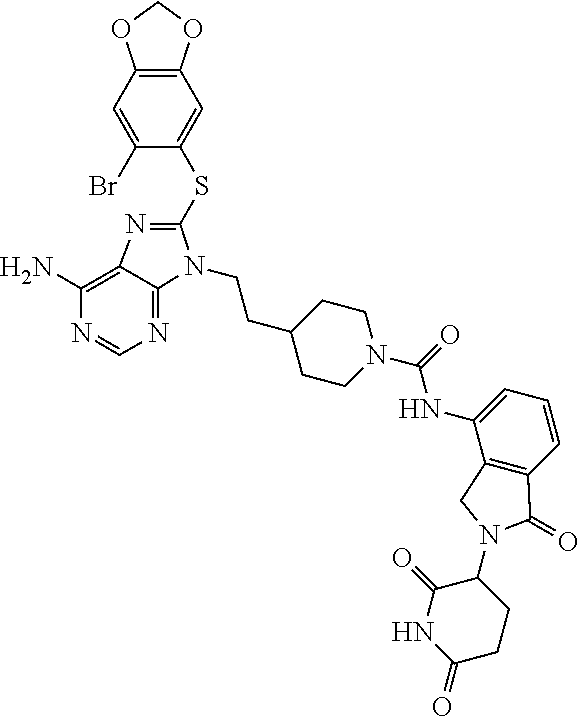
C1(NC(=O)N2CCC(CCN3C(SC4=CC5=C(OCO5)C=C4Br)=NC4=C(N)N=CN=C34)CC2)=CC=CC2=C1CN(C1C(=O)NC(=O)CC1)C2=O
